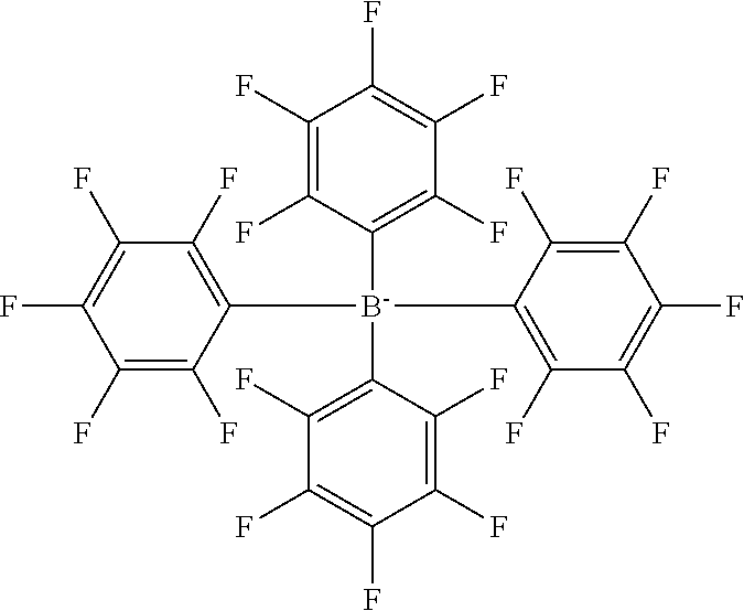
C1([B-](C2=C(F)C(F)=C(F)C(F)=C2F)(C2=C(F)C(F)=C(F)C(F)=C2F)C2=C(F)C(F)=C(F)C(F)=C2F)=C(F)C(F)=C(F)C(F)=C1F
